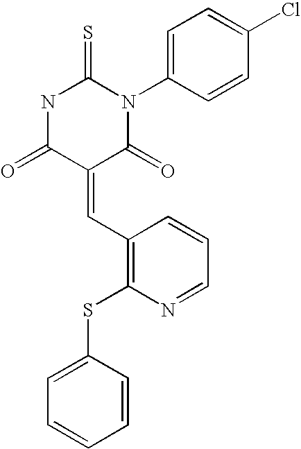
N1C(=O)C(=CC2=C(SC3=CC=CC=C3)N=CC=C2)C(=O)N(C2=CC=C(Cl)C=C2)C1=S
